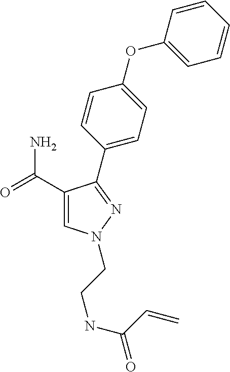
C1(C(=O)N)=CN(CCNC(=O)C=C)N=C1C1=CC=C(OC2=CC=CC=C2)C=C1
